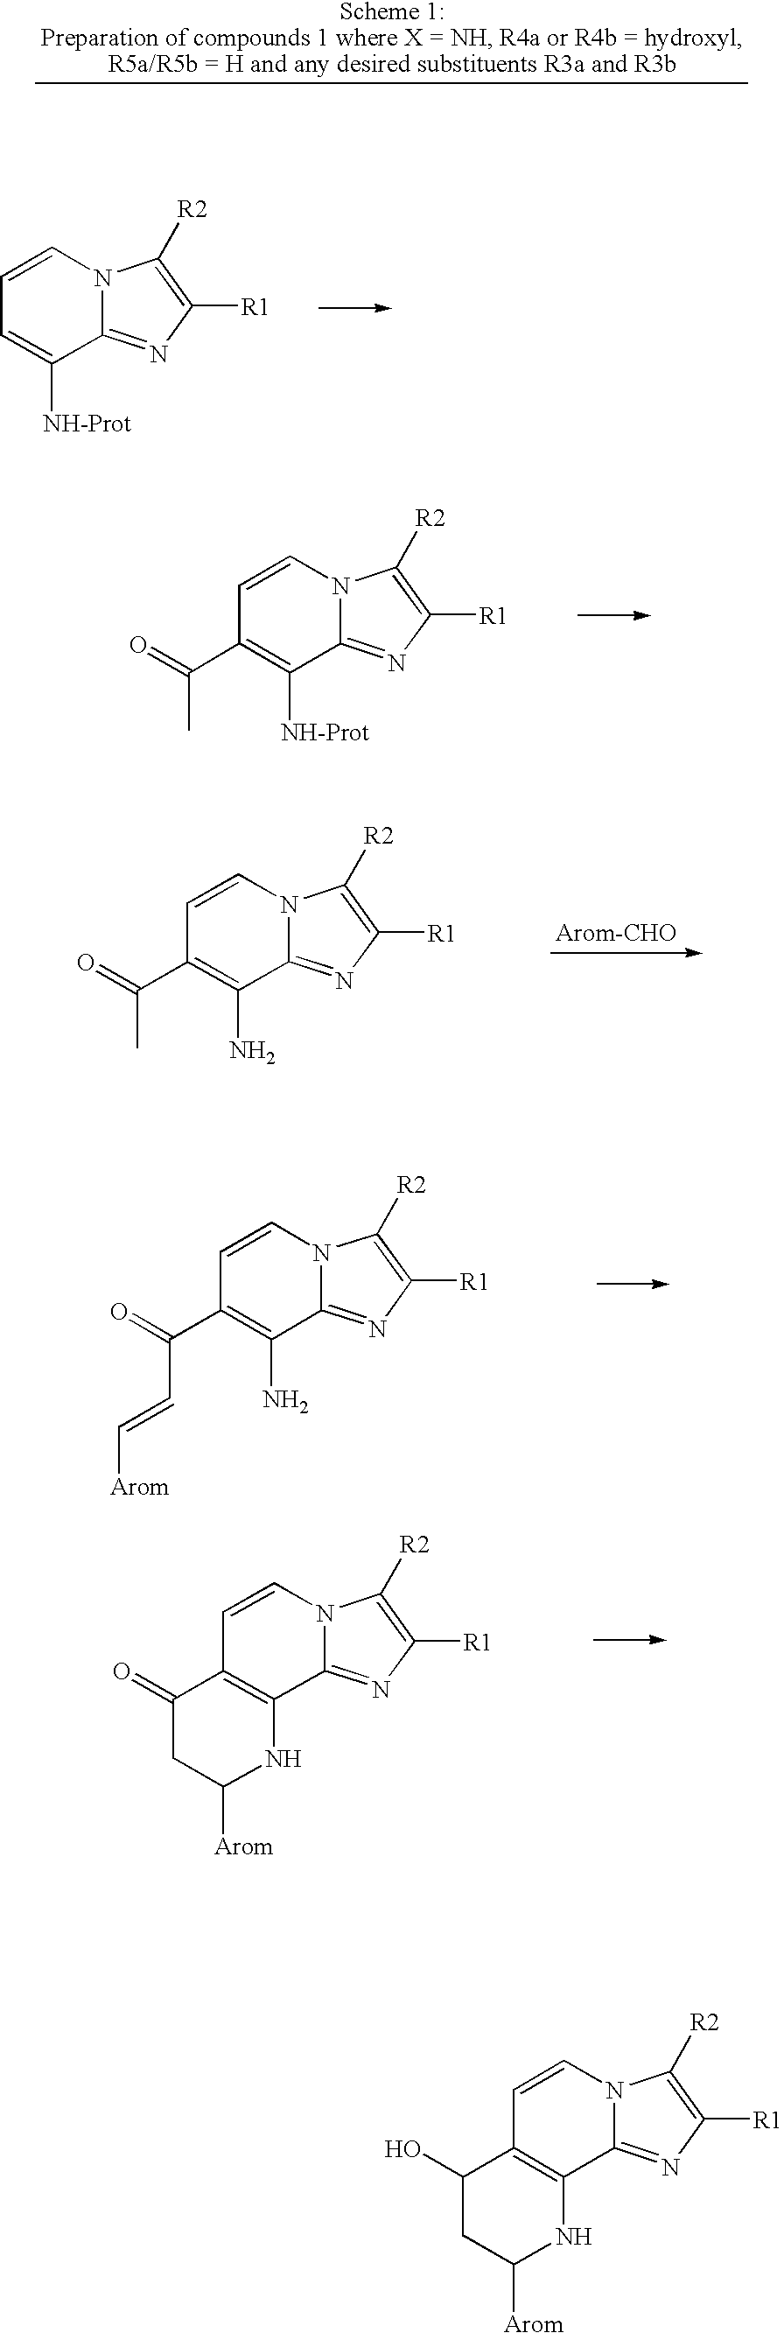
C1=CN2C(=NC([R1])=C2[R2])C([NH-Prot])=C1C(C)=O.C1=CN2C(=NC([R1])=C2[R2])C(N)=C1C(C)=O.C1=CN2C(=NC([R1])=C2[R2])C(N)=C1C(C=C[Arom])=O.C1=CN2C(=NC([R1])=C2[R2])C2=C1C(=O)CC([Arom])N2.C1=CN2C(=NC([R1])=C2[R2])C([NH-Prot])=C1.C1=CN2C(=NC([R1])=C2[R2])C2=C1C(O)CC([Arom])N2
